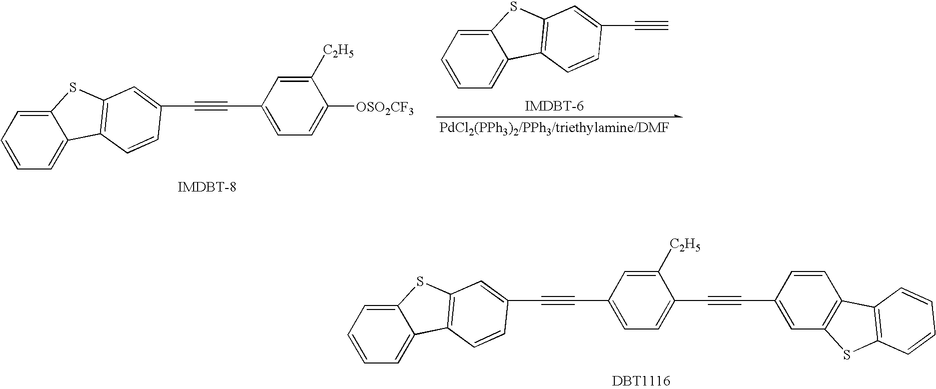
C12=CC=CC=C1C1=C(S2)C=C(C#CC2=CC=C(C#CC3=CC4=C(C=C3)C3=C(S4)C=CC=C3)C([C2H5])=C2)C=C1.C12=CC=CC=C1C1=C(S2)C=C(C#CC2=CC=C([OSO2CF3])C([C2H5])=C2)C=C1.C12=CC=CC=C1C1=C(S2)C=C(C#C)C=C1
